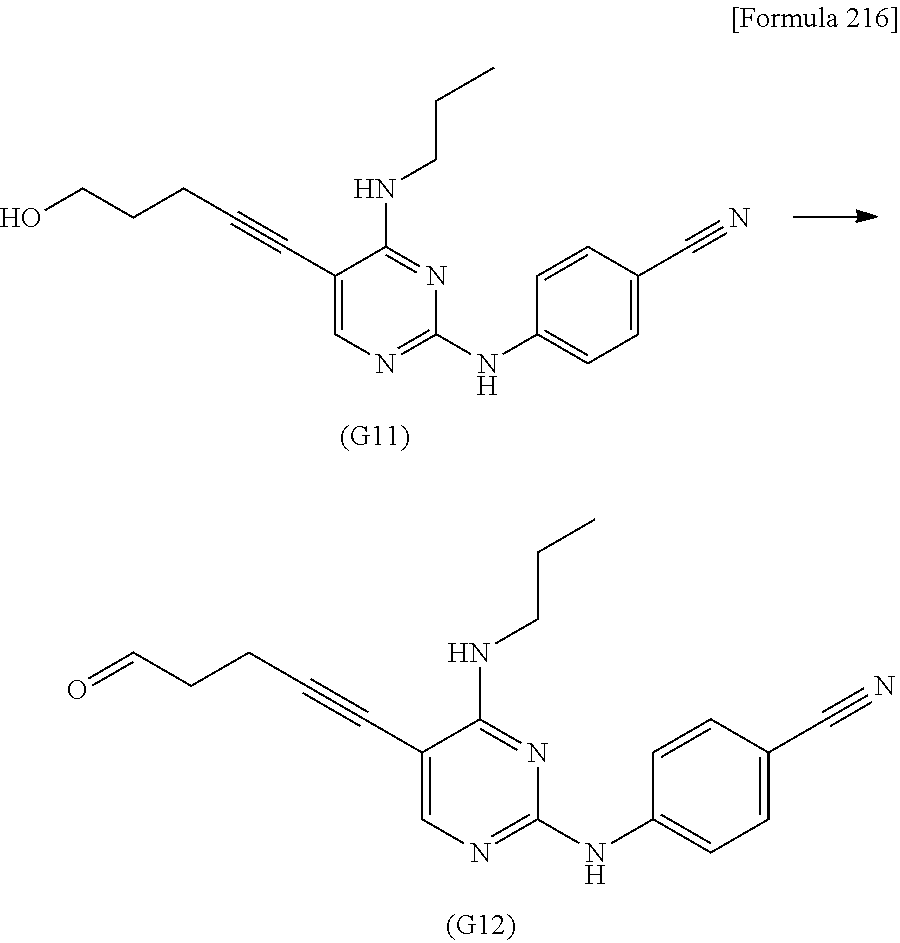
C1(C#CCCCO)=CN=C(NC2=CC=C(C#N)C=C2)N=C1NCCC.C1(C#CCCC=O)=CN=C(NC2=CC=C(C#N)C=C2)N=C1NCCC
